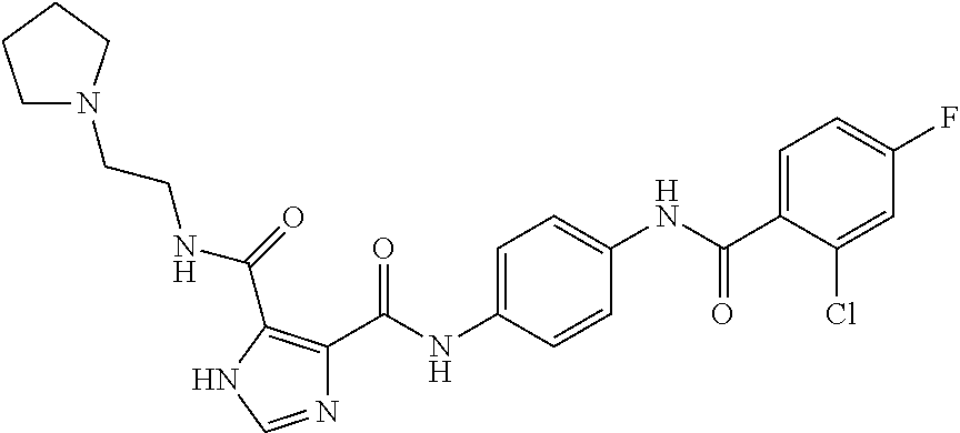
N1=CNC(C(=O)NCCN2CCCC2)=C1C(NC1=CC=C(NC(C2=CC=C(F)C=C2Cl)=O)C=C1)=O
